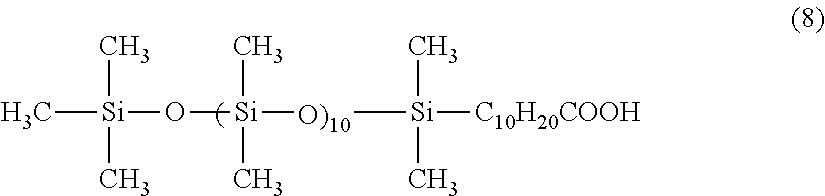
C[Si](O[Si]([O)10][Si]([C10H20COOH])(C)C)(C)C)(C)C
